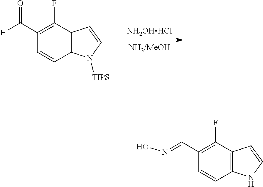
[NH3/MeOH].[NH2OHHCl].C1=CC2=C(C(F)=C1C([H])=O)C=CN2[TIPS].C1=CC2=C(C(F)=C1C=NO)C=CN2
